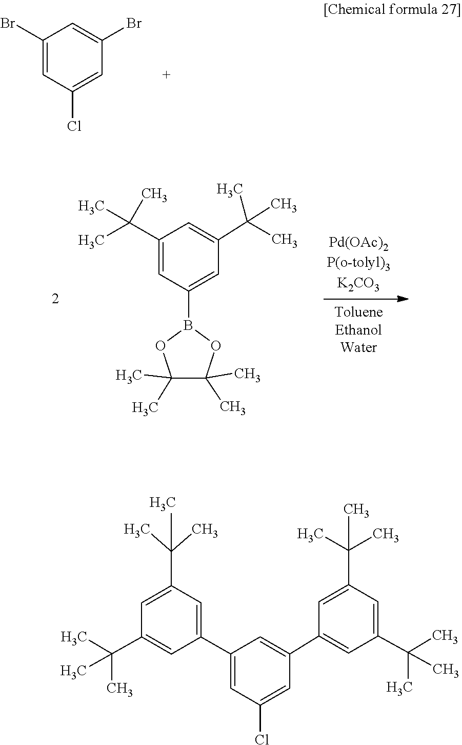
C1(Br)=CC(Cl)=CC(Br)=C1.C1(C(C)(C)C)=CC(B2OC(C)(C)C(C)(C)O2)=CC(C(C)(C)C)=C1.C1(C2=CC(C3=CC(C(C)(C)C)=CC(C(C)(C)C)=C3)=CC(Cl)=C2)=CC(C(C)(C)C)=CC(C(C)(C)C)=C1
